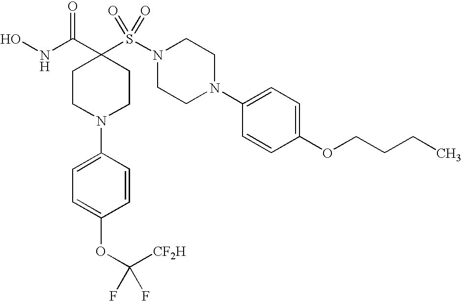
ONC(C1(S(N2CCN(C3=CC=C(OCCCC)C=C3)CC2)(=O)=O)CCN(C2=CC=C(OC([CF2H])(F)F)C=C2)CC1)=O
